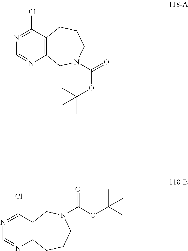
N1=C(Cl)C2=C(N=C1)CN(C(=O)OC(C)(C)C)CCC2.N1=C(Cl)C2=C(N=C1)CCCN(C(OC(C)(C)C)=O)C2
